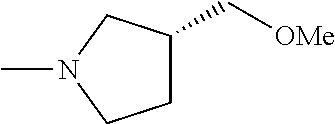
C1C(C[OMe])CN(C)C1
